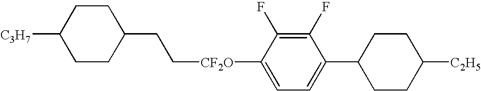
C([CF2O]C1=CC=C(C2CCC([C2H5])CC2)C(F)=C1F)CC1CCC([C3H7])CC1
